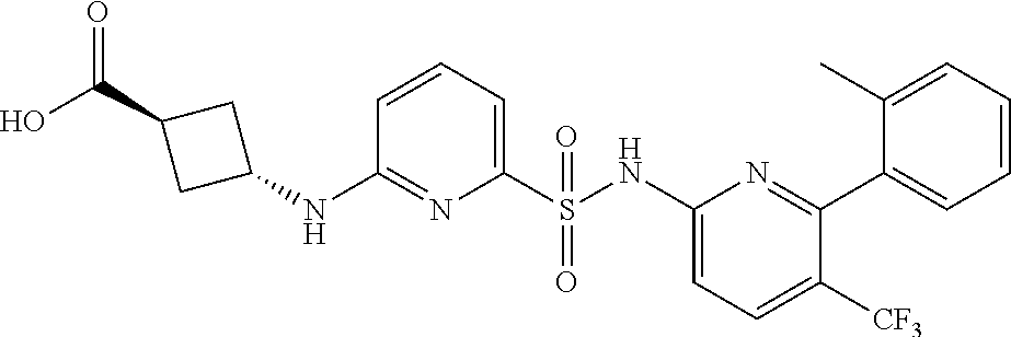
O=C(O)C1CC(NC2=NC(S(NC3=CC=C([CF3])C(C4=CC=CC=C4C)=N3)(=O)=O)=CC=C2)C1
